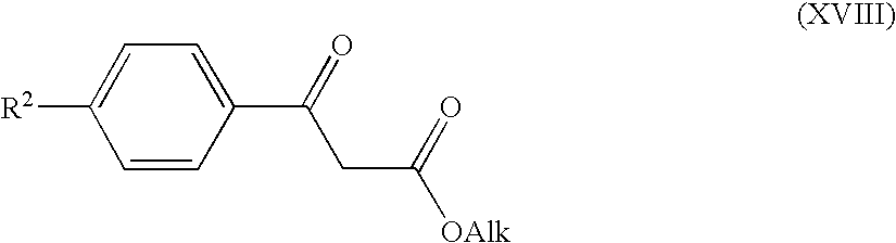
C(C(C1=CC=C([R2])C=C1)=O)C([OAlk])=O
